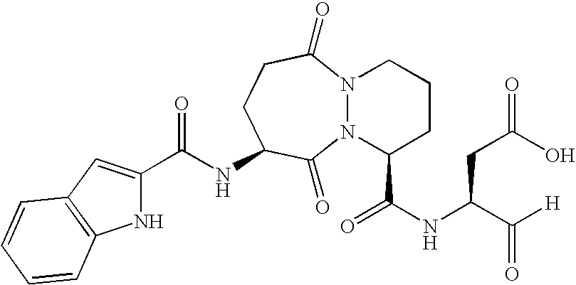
C(NC1CCC(=O)N2N(C1=O)C(C(NC(C([H])=O)CC(O)=O)=O)CCC2)(C1=CC2=C(N1)C=CC=C2)=O
